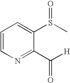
C1=CN=C(C([H])=O)C(S(C)=O)=C1
